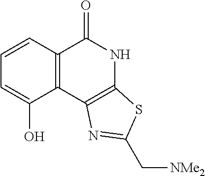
C1=CC2=C(C(O)=C1)C1=C(NC2=O)SC(C[NMe2])=N1
